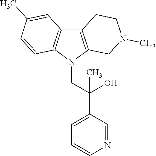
C12=C(N(CC(C3=CC=CN=C3)(O)C)C3=C1C=C(C)C=C3)CN(C)CC2
